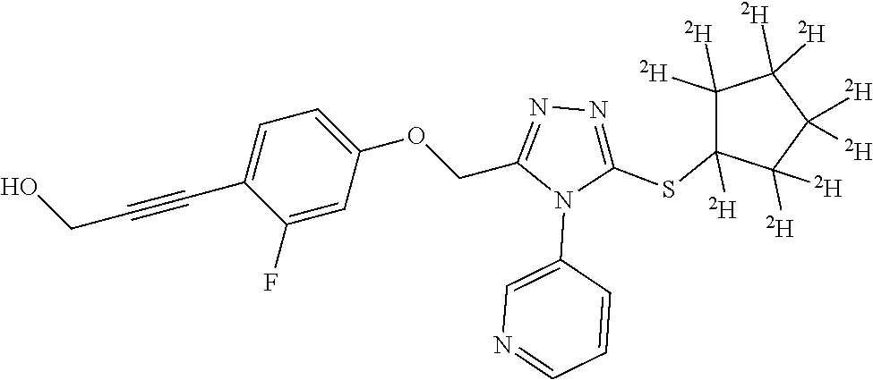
C1=C(OCC2=NN=C(SC3([D])C([D])([D])C([D])([D])C([D])([D])C3([D])[D])N2C2=CN=CC=C2)C=C(F)C(C#CCO)=C1
